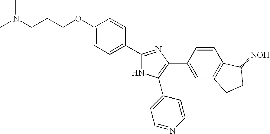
C1(OCCCN(C)C)=CC=C(C2=NC(C3=CC4=C(C=C3)C(=[NOH])CC4)=C(C3=CC=NC=C3)N2)C=C1
